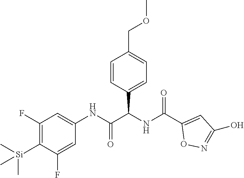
C1=CC(C(NC(C2=CC(O)=NO2)=O)C(NC2=CC(F)=C([Si](C)(C)C)C(F)=C2)=O)=CC=C1COC
